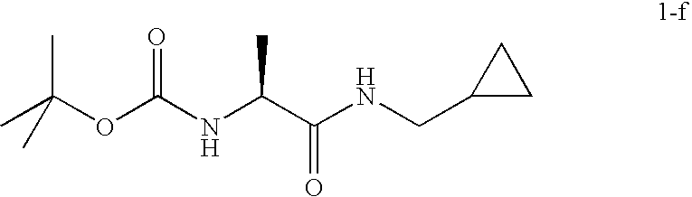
CC(OC(NC(C(NCC1CC1)=O)C)=O)(C)C
